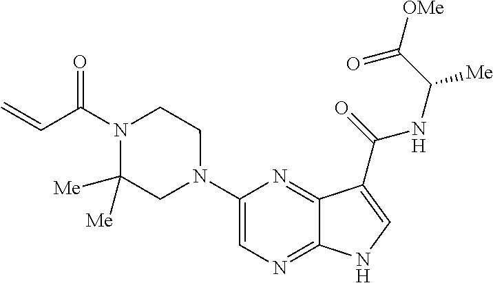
C1(N2CCN(C(C=C)=O)C([Me])([Me])C2)=CN=C2C(=N1)C(C(=O)NC([Me])C([OMe])=O)=CN2
